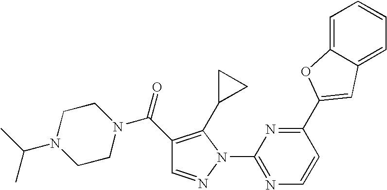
C1(C(=O)N2CCN(C(C)C)CC2)=C(C2CC2)N(C2=NC=CC(C3=CC4=CC=CC=C4O3)=N2)N=C1
